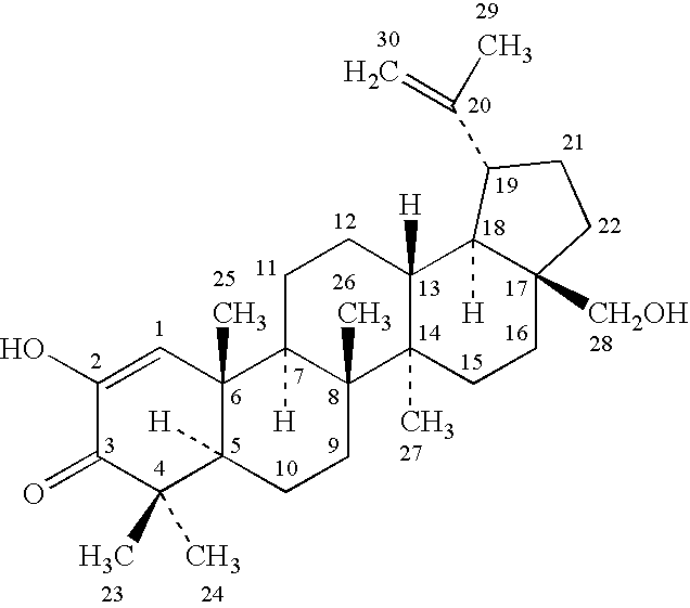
C1(C)(C)C2([H])C(C)(C=C(O)C1=O)C1([H])C(C)(C3(C)C([H])(C4([H])C([CH2OH])(CC3)CCC4C(=C)C)CC1)CC2
